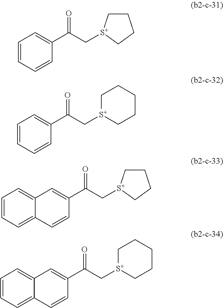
C1=CC=CC=C1C(C[S+]1CCCCC1)=O.C1=CC=CC=C1C(C[S+]1CCCC1)=O.C1=CC2=CC=CC=C2C=C1C(C[S+]1CCCC1)=O.C(C[S+]1CCCCC1)(=O)C1=CC2=CC=CC=C2C=C1
